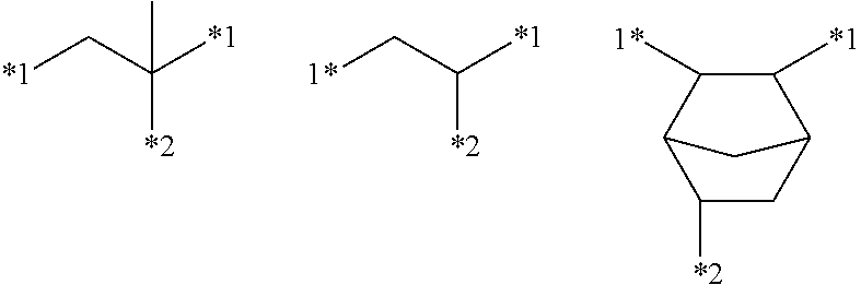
[*1]CC([*1])(C)[*2].[1*]CC([*1])[*2].C1([*1])C([1*])C2C([*2])CC1C2
